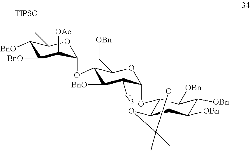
C1([BnO])C([BnO])C([OAc])C(OC2C([BnO])C([N3])C(OC3C4C(C([OBn])C([OBn])C3[OBn])OC(C)(C)O4)OC2C[OBn])OC1C[TIPSO]
